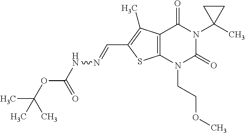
C12=C(N(CCOC)C(=O)N(C3(C)CC3)C1=O)SC(C=NNC(OC(C)(C)C)=O)=C2C
